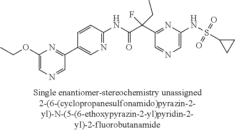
C1(NC(=O)C(C2=NC(NS(C3CC3)(=O)=O)=CN=C2)(F)CC)=NC=C(C2=NC(OCC)=CN=C2)C=C1
